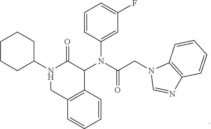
C1CCC(N2CC3=C(C(N(C(CN4C=NC5=C4C=CC=C5)=O)C4=CC(F)=CC=C4)C2=O)C=CC=C3)CC1
